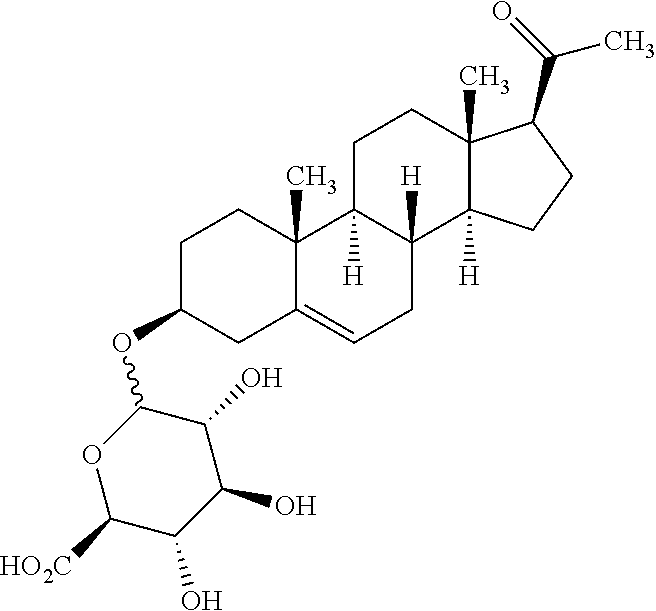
O(C1CC2=CCC3([H])C([H])(C2(C)CC1)CCC1(C)C3([H])CCC1C(=O)C)C1OC([HO2C])C(O)C(O)C1O
